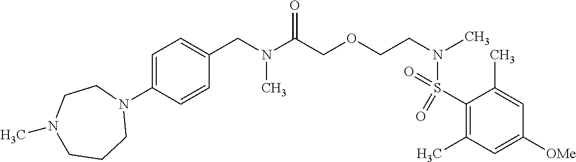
C1(S(N(C)CCOCC(N(C)CC2=CC=C(N3CCN(C)CCC3)C=C2)=O)(=O)=O)=C(C)C=C([OMe])C=C1C
